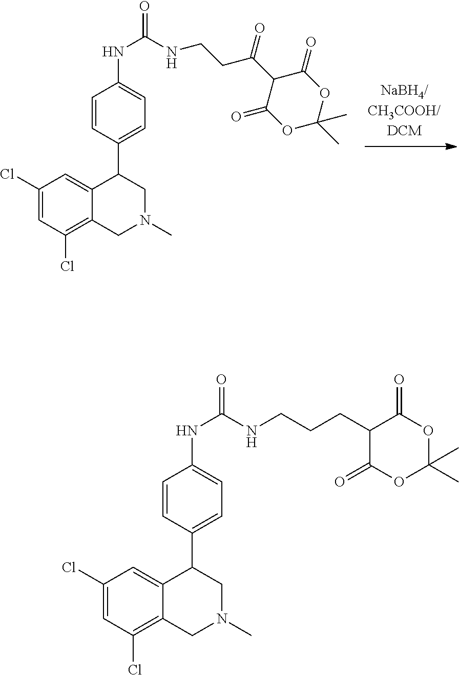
C1(Cl)=CC(Cl)=C2C(=C1)C(C1=CC=C(NC(=O)NCCC(C3C(=O)OC(C)(C)OC3=O)=O)C=C1)CN(C)C2.C1(Cl)=CC(Cl)=C2C(=C1)C(C1=CC=C(NC(=O)NCCCC3C(=O)OC(C)(C)OC3=O)C=C1)CN(C)C2
